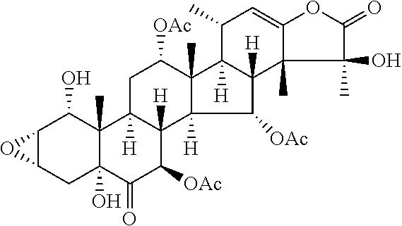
C12C(CC3(O)C(C)(C1O)C1([H])C([H])(C([OAc])C3=O)C3([H])C(C)(C([OAc])C1)C1([H])C([H])(C3[OAc])C3(C)C(=CC1C)OC(=O)C3(C)O)O2
